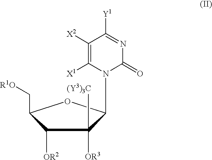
C1([OR2])C(C[R1O])OC(N2C(=O)N=C([Y1])C([X2])=C2[X1])C1([OR3])[(Y3)3C]
